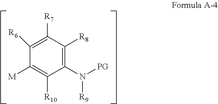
C1([R10])=C([M])C([R6])=C([R7])C([R8])=C1N([R9])[PG]
